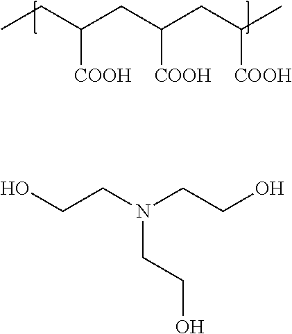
CCC(CC(CC(C)[COOH])[COOH])[COOH].OCCN(CCO)CCO
